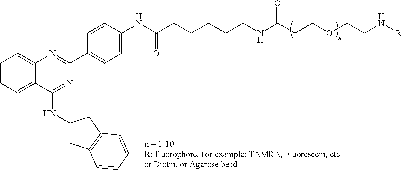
C1=CC=C2C(=C1)N=C(C1=CC=C(NC(CCCCCNC(CCOCCN[R])=O)=O)C=C1)N=C2NC1CC2=C(C1)C=CC=C2
